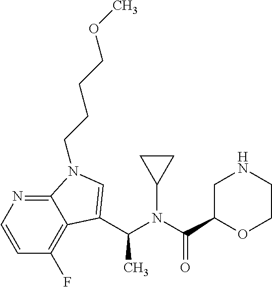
N(C(C1OCCNC1)=O)(C1CC1)C(C)C1=CN(CCCCOC)C2=NC=CC(F)=C21
